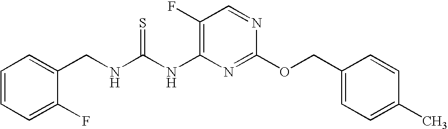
C1(F)=C(NC(NCC2=CC=CC=C2F)=S)N=C(OCC2=CC=C(C)C=C2)N=C1
